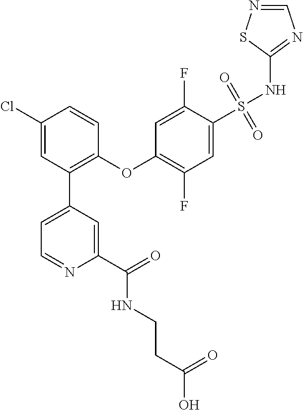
C1(Cl)=CC(C2=CC=NC(C(=O)NCCC(O)=O)=C2)=C(OC2=C(F)C=C(S(NC3=NC=NS3)(=O)=O)C(F)=C2)C=C1
